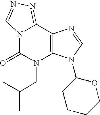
N12C(=O)N(CC(C)C)C3=C(C1=NN=C2)N=CN3C1CCCCO1
